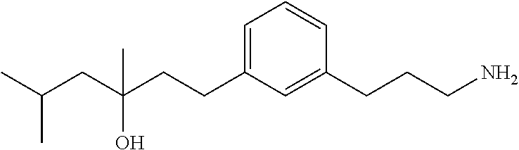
C1(CCC(O)(CC(C)C)C)=CC=CC(CCCN)=C1
